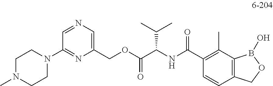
C1(COC(C(NC(C2=C(C)C3=C(C=C2)COB3O)=O)C(C)C)=O)=CN=CC(N2CCN(C)CC2)=N1
